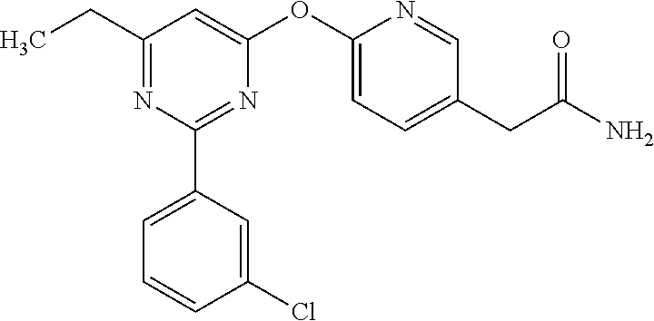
C1(C2=CC=CC(Cl)=C2)=NC(OC2=CC=C(CC(N)=O)C=N2)=CC(CC)=N1
